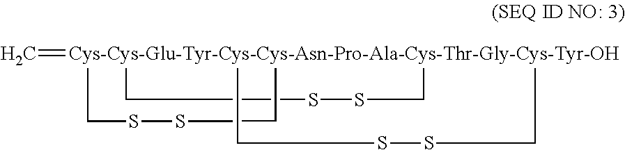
C=[Cys-Cys-Glu-Tyr-Cys-Cys-Asn-Pro-Ala-Cys-Thr-Gly-Cys-Tyr-OH]123(CSSC1)(CSSC2)CSSC3
